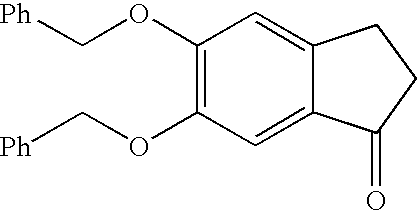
C1(OC[Ph])=C(OC[Ph])C=C2C(=C1)CCC2=O
